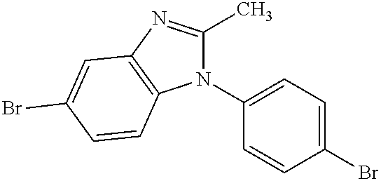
C1(N2C(C)=NC3=C2C=CC(Br)=C3)=CC=C(Br)C=C1
